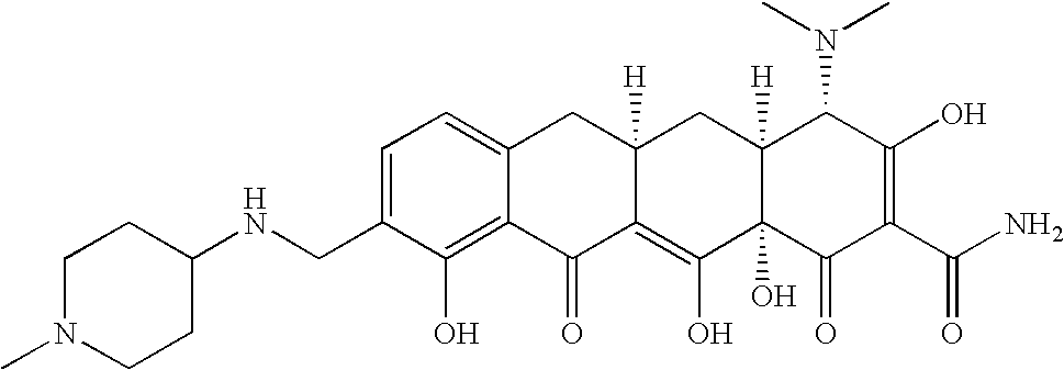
C1(CNC2CCN(C)CC2)=CC=C2C(=C1O)C(=O)C1=C(O)C3(O)C([H])(CC1([H])C2)C(N(C)C)C(O)=C(C(N)=O)C3=O
